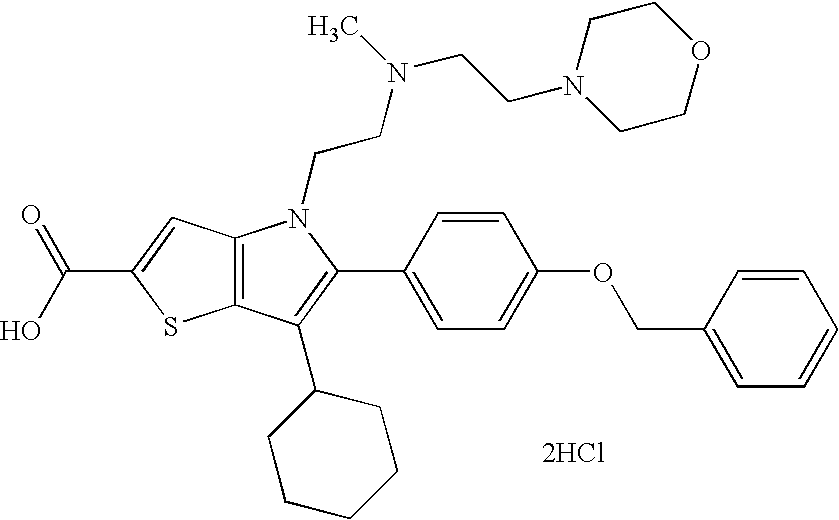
C12=C(C(C3CCCCC3)=C(C3=CC=C(OCC4=CC=CC=C4)C=C3)N1CCN(CCN1CCOCC1)C)SC(C(O)=O)=C2.[2HCl]
